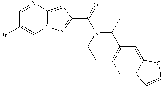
N1=CC(Br)=CN2C1=CC(C(=O)N1CCC3=C(C1C)C=C1C(=C3)C=CO1)=N2
